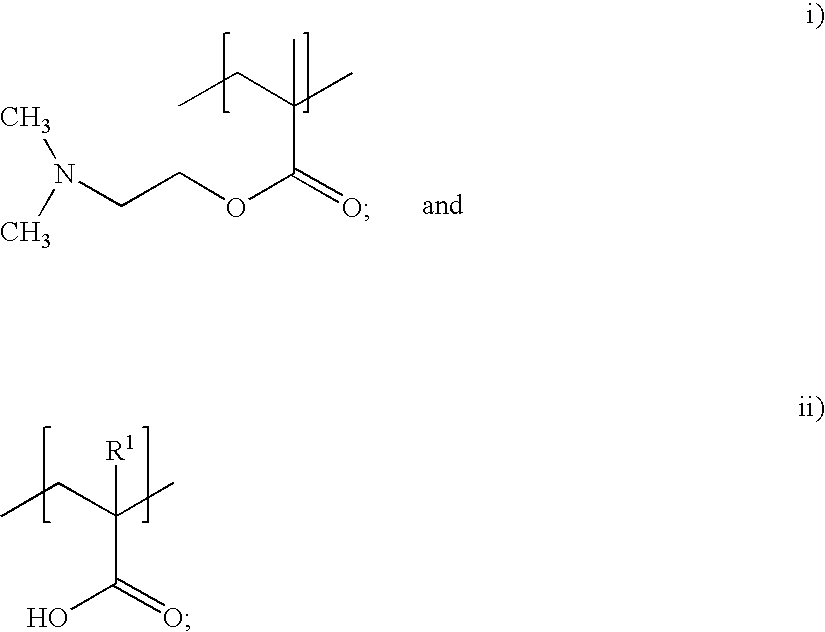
C(C)(CC)(C)C(=O)OCCN(C)C.OC(C(C)(CC)[R1])=O
